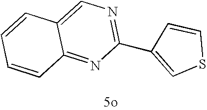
C1=CC=CC2=NC(C3=CSC=C3)=NC=C12
